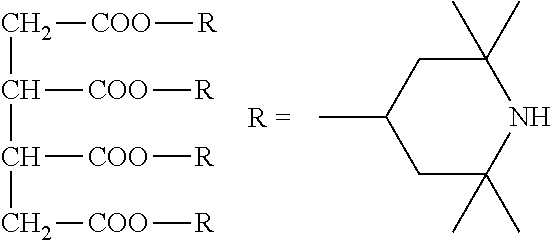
C([COO][R])C(C(C[COO][R])[COO][R])[COO][R].CC1CC(C)(C)NC(C)(C)C1
